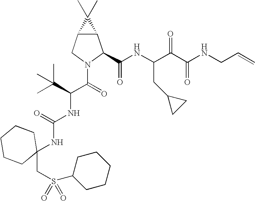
C12C(CN(C(=O)C(NC(NC3(CS(=O)(=O)C4CCCCC4)CCCCC3)=O)C(C)(C)C)C1C(NC(C(C(NCC=C)=O)=O)CC1CC1)=O)C2(C)C
